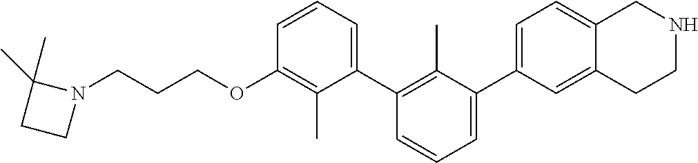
C1(OCCCN2C(C)(C)CC2)=C(C)C(C2=C(C)C(C3=CC=C4C(=C3)CCNC4)=CC=C2)=CC=C1
